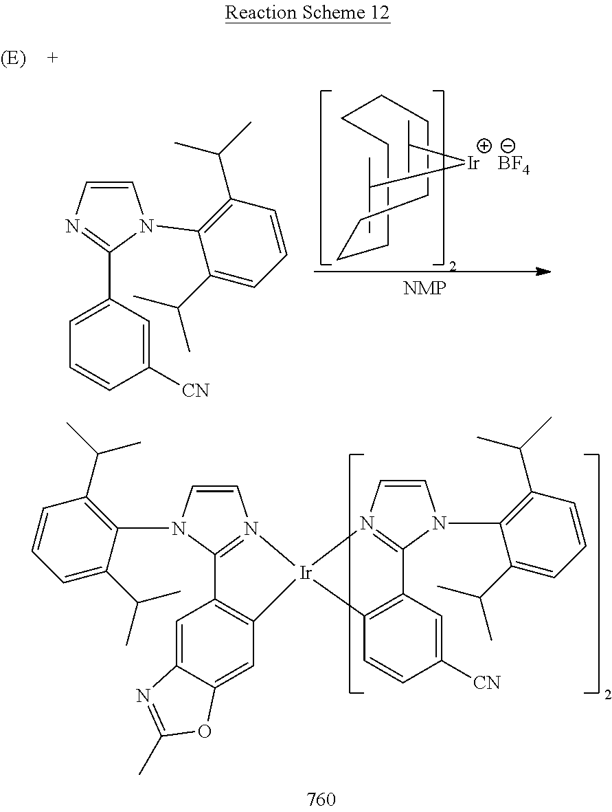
C1CCCCCCC1.CC(C)[Ir]C(C)C.[BF4].C1=CN=C(C2=CC=CC([CN])=C2)N1C1=C(C(C)C)C=CC=C1C(C)C.C1=CN(C2=C(C(C)C)C=CC=C2C(C)C)C2=N1[Ir]1(C3=C2C=C2C(=C3)OC(C)=N2)N2=C(N(C3=C(C(C)C)C=CC=C3C(C)C)C=C2)C2=C1C=CC([CN])=C2
